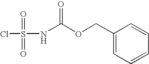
ClS(=O)(=O)NC(OCC1=CC=CC=C1)=O
